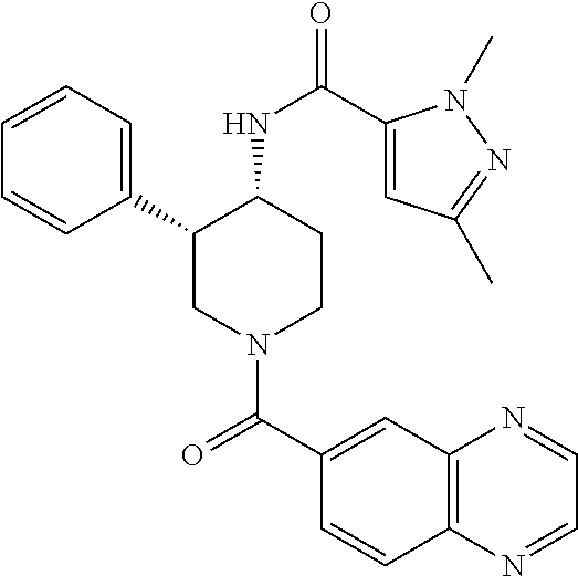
C1=CC=C(C2CN(C(C3=CC4=C(C=C3)N=CC=N4)=O)CCC2NC(=O)C2=CC(C)=NN2C)C=C1
